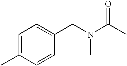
C1=C(C)C=CC(CN(C(C)=O)C)=C1
